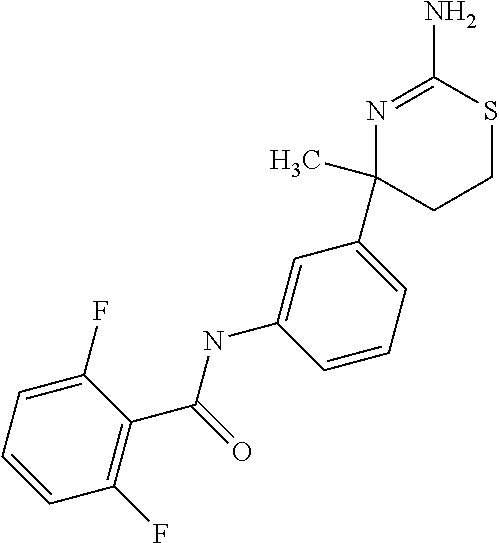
C1(C2=CC=CC(NC(C3=C(F)C=CC=C3F)=O)=C2)(C)CCSC(N)=N1
